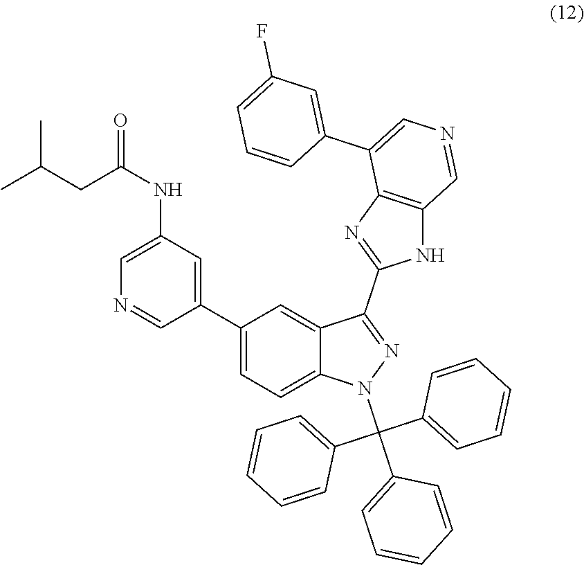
C1(C2=CC(NC(CC(C)C)=O)=CN=C2)=CC=C2C(=C1)C(C1=NC3=C(N1)C=NC=C3C1=CC(F)=CC=C1)=NN2C(C1=CC=CC=C1)(C1=CC=CC=C1)C1=CC=CC=C1
